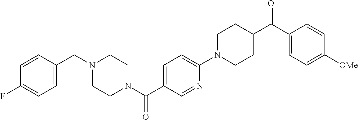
C1=CC(CN2CCN(C(C3=CC=C(N4CCC(C(C5=CC=C([OMe])C=C5)=O)CC4)N=C3)=O)CC2)=CC=C1F
